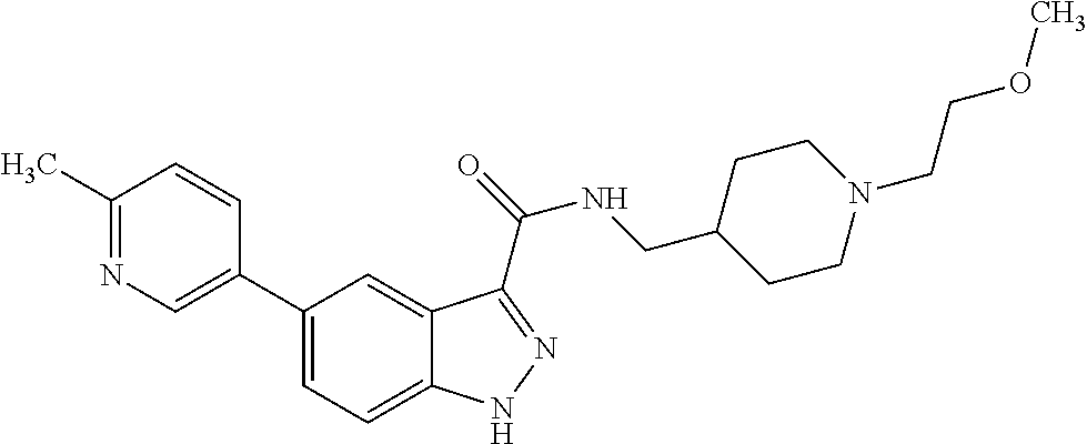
C1(C2=CN=C(C)C=C2)=CC=C2C(=C1)C(C(=O)NCC1CCN(CCOC)CC1)=NN2
